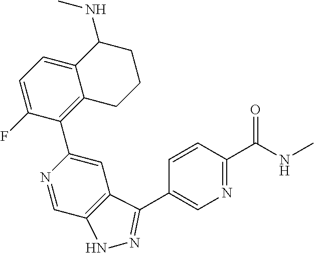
C12=CC=C(F)C(C3=CC4=C(C=N3)NN=C4C3=CN=C(C(NC)=O)C=C3)=C1CCCC2NC
